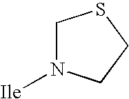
C1N([Ile])CCS1
